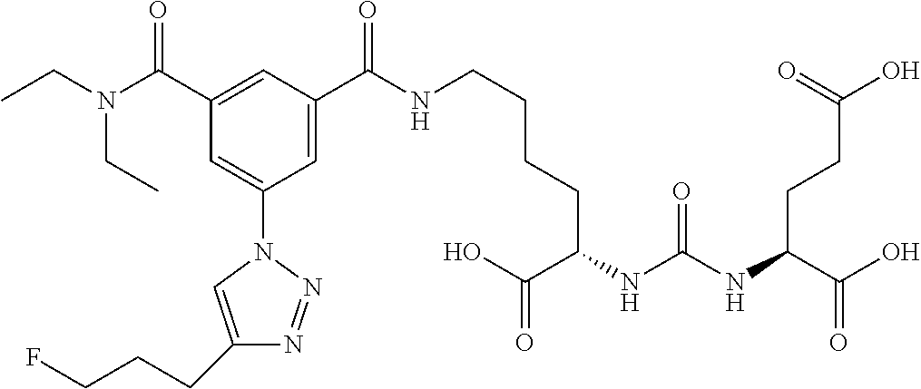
C1(C(=O)N(CC)CC)=CC(C(NCCCCC(NC(=O)NC(C(O)=O)CCC(=O)O)C(O)=O)=O)=CC(N2C=C(CCCF)N=N2)=C1
